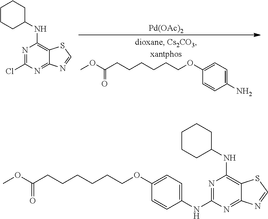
N1=C(NC2=CC=C(OCCCCCCC(OC)=O)C=C2)N=C2C(=C1NC1CCCCC1)SC=N2.NC1=CC=C(OCCCCCCC(OC)=O)C=C1.[Pd(OAc)2].N1=C(Cl)N=C2C(=C1NC1CCCCC1)SC=N2
